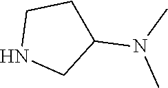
C1C(N(C)C)CCN1
